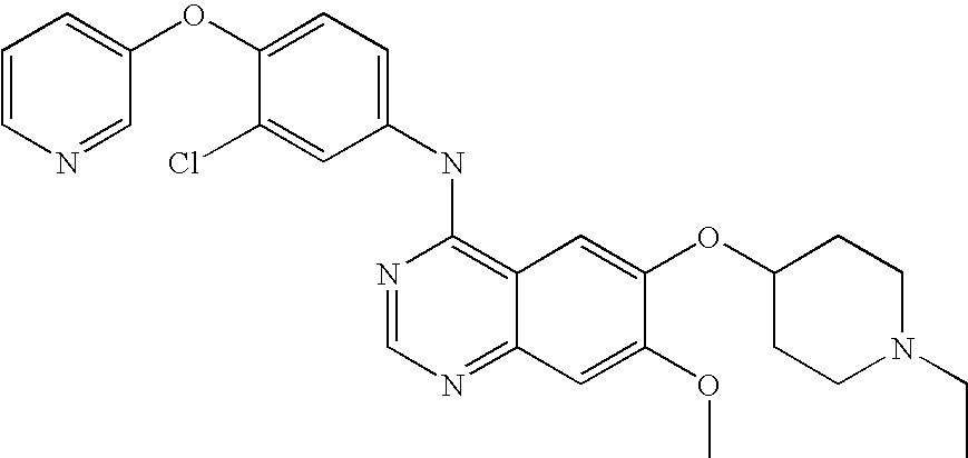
C1=C(Cl)C(OC2=CC=CN=C2)=CC=C1NC1=C2C(=NC=N1)C=C(OC)C(OC1CCN(CC)CC1)=C2
